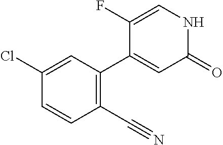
N1C(=O)C=C(C2=C(C#N)C=CC(Cl)=C2)C(F)=C1
